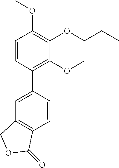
C1=CC(C2=CC3=C(C=C2)C(=O)OC3)=C(OC)C(OCCC)=C1OC
